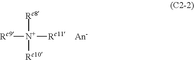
[Rc8][N+]([Rc9])([Rc10])[Rc11].[An-]
